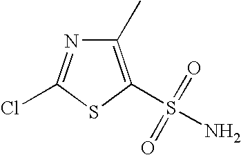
C1(C)=C(S(N)(=O)=O)SC(Cl)=N1
